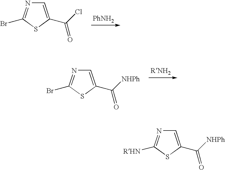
C1=C(C([NHPh])=O)SC(Br)=N1.C1=C(C(Cl)=O)SC(Br)=N1.[PhNH2].C1=C(C([NHPh])=O)SC([RHN])=N1
